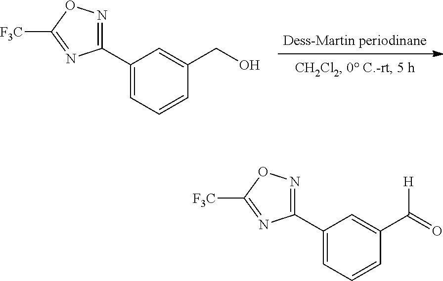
[Dess-Martin periodinane].C1(C2=NOC([F3C])=N2)=CC=CC(CO)=C1.C1(C2=NOC([F3C])=N2)=CC=CC(C(=O)[H])=C1
